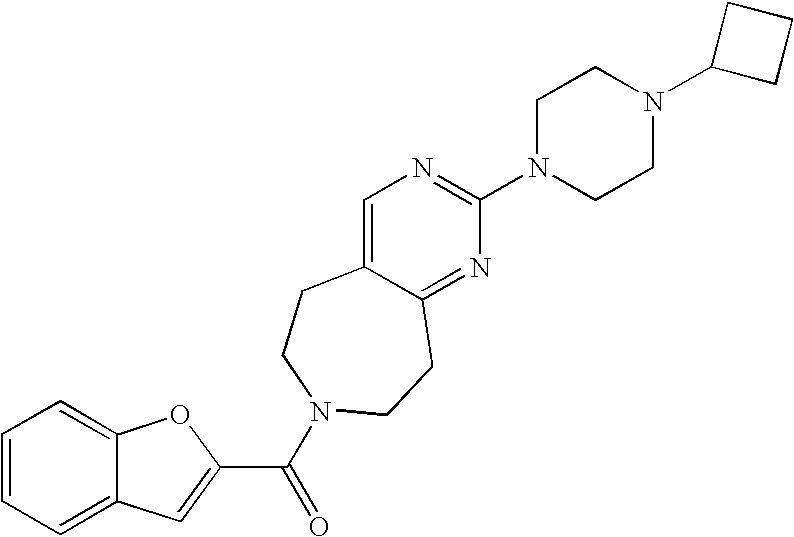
C1=CC=C2C(=C1)OC(C(=O)N1CCC3=CN=C(N4CCN(C5CCC5)CC4)N=C3CC1)=C2
